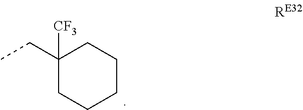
CCC1([CF3])CCCCC1
